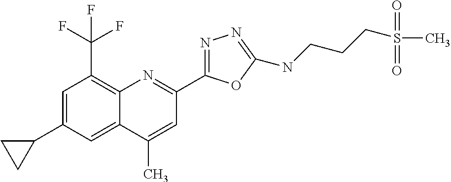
C1(C)=CC(C2=NN=C(NCCCS(C)(=O)=O)O2)=NC2=C(C(F)(F)F)C=C(C3CC3)C=C12
